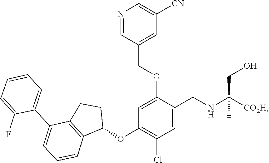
C1=C(COC2=CC(OC3C4=C(C(C5=CC=CC=C5F)=CC=C4)CC3)=C(Cl)C=C2CNC(CO)([CO2H])C)C=NC=C1[CN]
